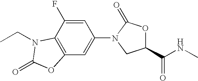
C1=C(F)C2=C(C=C1N1C(=O)OC(C(NC)=O)C1)OC(=O)N2CC
